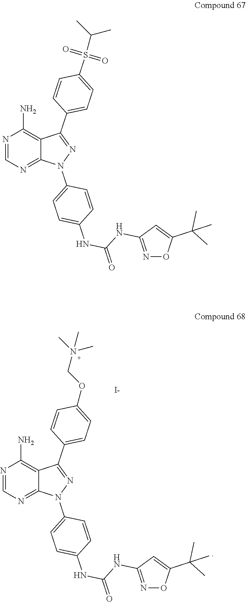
N1=CN=C2C(=C1N)C(C1=CC=C(OCN(C)(C)C)C=C1)=NN2C1=CC=C(NC(NC2=NOC(C(C)(C)C)=C2)=O)C=C1.[I-].N1=CN=C2C(=C1N)C(C1=CC=C(S(C(C)C)(=O)=O)C=C1)=NN2C1=CC=C(NC(NC2=NOC(C(C)(C)C)=C2)=O)C=C1
